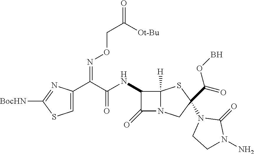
C1=C(C(C(=O)NC2C(=O)N3C2([H])SC(N2CCN(N)C2=O)(C(=O)OB)C3)=NOCC([Ot-Bu])=O)N=C([BocHN])S1
